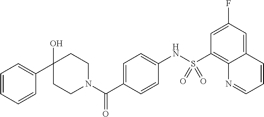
C1=CC=CC(C2(O)CCN(C(C3=CC=C(NS(C4=C5C(=CC(F)=C4)C=CC=N5)(=O)=O)C=C3)=O)CC2)=C1
